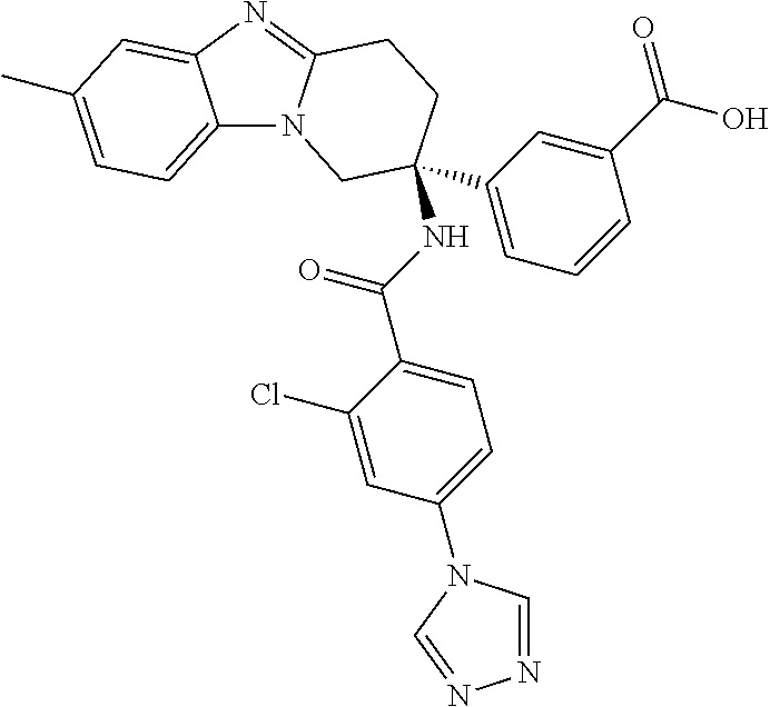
C12=CC=C(C)C=C1N=C1N2CC(NC(C2=CC=C(N3C=NN=C3)C=C2Cl)=O)(C2=CC=CC(C(=O)O)=C2)CC1
